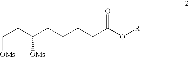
C(CC(CCCCC(O[R])=O)[OMs])[OMs]
